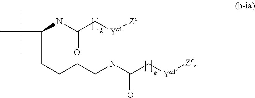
CC(C(CCCCNC(=O)C[Ya1][Zc])NC(=O)C[Ya1][Zc])(C)C
